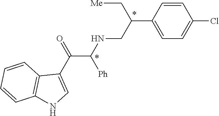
C1=CC(C(CNC(C(C2=CNC3=C2C=CC=C3)=O)[Ph])C[Me])=CC=C1Cl
